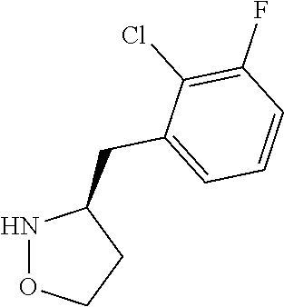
N1OCCC1CC1=CC=CC(F)=C1Cl
